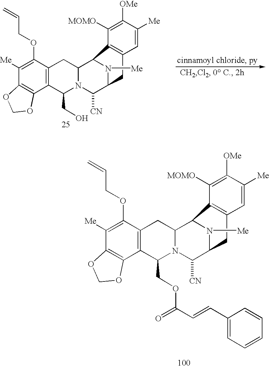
C1([Me])=C(OCC=C)C2=C(C3=C1OCO3)C(COC(=O)C=CC1=CC=CC=C1)N1C(C3N([Me])C(C1[CN])CC1=C3C([MOMO])=C([OMe])C([Me])=C1)C2.C1([Me])=C(OCC=C)C2=C(C3=C1OCO3)C(CO)N1C(C3N([Me])C(C1[CN])CC1=C3C([MOMO])=C([OMe])C([Me])=C1)C2
